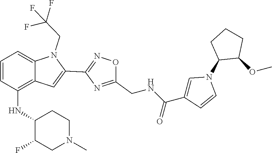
C12=C(NC3C(F)CN(C)CC3)C=CC=C1N(CC(F)(F)F)C(C1=NOC(CNC(C3=CN(C4C(OC)CCC4)C=C3)=O)=N1)=C2
